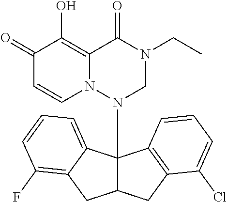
C1(=O)C=CN2C(=C1O)C(=O)N(CC)CN2C12C(CC3=C1C=CC=C3Cl)CC1=C(F)C=CC=C21
